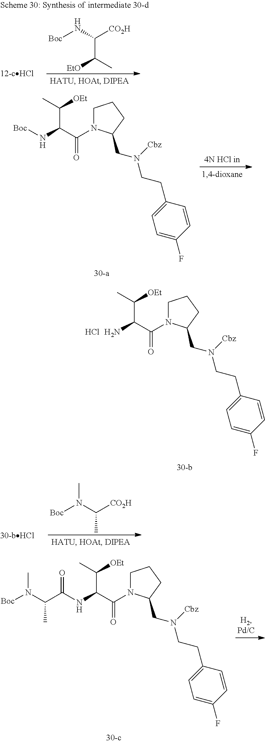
N(C(C([OEt])C)C(=O)N1CCCC1CN(CCC1=CC=C(F)C=C1)[Cbz])[Boc].NC(C([OEt])C)C(=O)N1CCCC1CN(CCC1=CC=C(F)C=C1)[Cbz].Cl.[Boc]N(C([CO2H])C)C.N(C(C([OEt])C)C(=O)N1CCCC1CN(CCC1=CC=C(F)C=C1)[Cbz])C(=O)C(C)N(C)[Boc].[Boc]NC([CO2H])C(C)[EtO]
